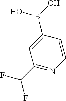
C1(C(F)F)=NC=CC(B(O)O)=C1
